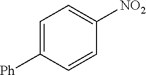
C1=C([Ph])C=CC([NO2])=C1
